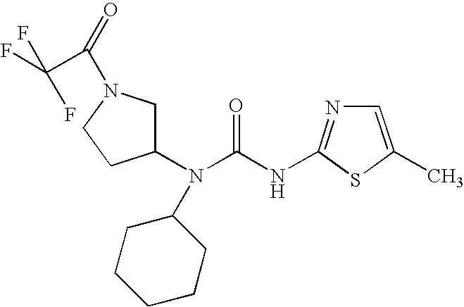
C1=C(C)SC(NC(N(C2CN(C(=O)C(F)(F)F)CC2)C2CCCCC2)=O)=N1
